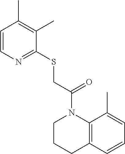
C1=CC2=C(C(C)=C1)N(C(CSC1=NC=CC(C)=C1C)=O)CCC2
